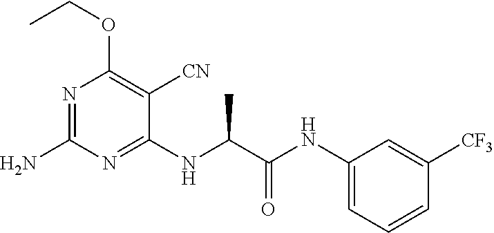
C1(NC(C(NC2=CC=CC([CF3])=C2)=O)C)=NC(N)=NC(OCC)=C1[CN]
